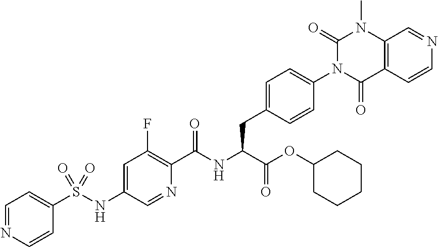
C1=CN=CC=C1S(NC1=CC(F)=C(C(NC(C(=O)OC2CCCCC2)CC2=CC=C(N3C(=O)C4=C(N(C)C3=O)C=NC=C4)C=C2)=O)N=C1)(=O)=O
